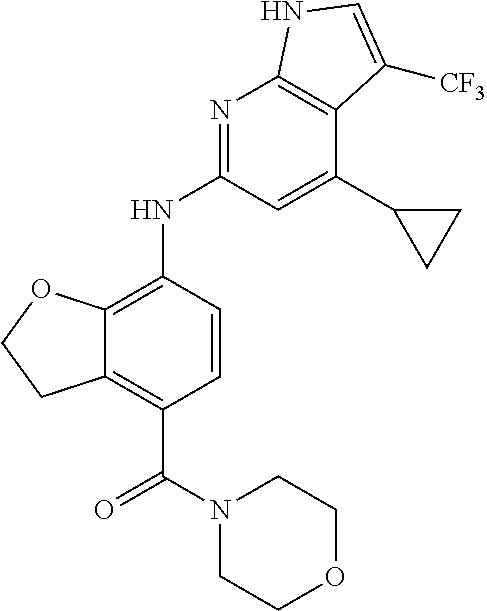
C12=C(C(N3CCOCC3)=O)C=CC(NC3=NC4=C(C(C5CC5)=C3)C([CF3])=CN4)=C1OCC2
